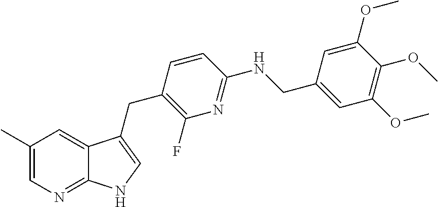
C1(C)=CN=C2C(=C1)C(CC1=C(F)N=C(NCC3=CC(OC)=C(OC)C(OC)=C3)C=C1)=CN2
